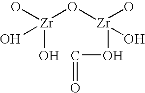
[Zr](O)(O)(O[Zr](O)(O)OC=O)O
